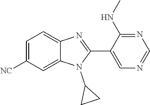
C1=C([NC])C=C2C(=C1)N=C(C1=CN=CN=C1NC)N2C1CC1
